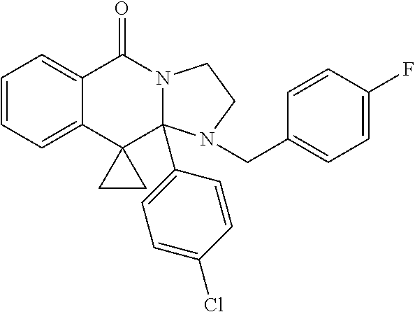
C1=CC=C2C(=C1)C(=O)N1C(C3=CC=C(Cl)C=C3)(C23CC3)N(CC2=CC=C(F)C=C2)CC1
